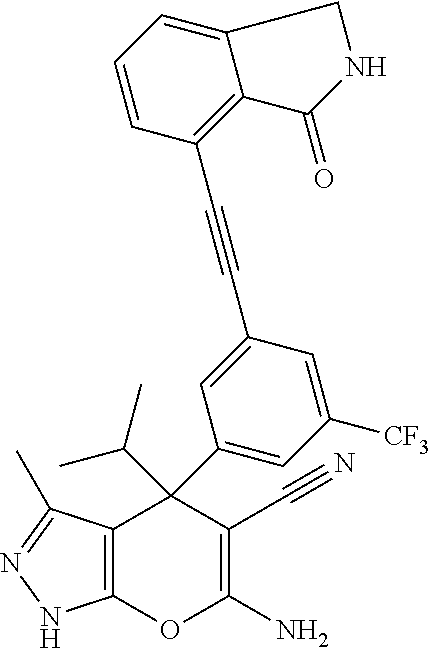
C12=C(C(C)=NN1)C(C1=CC([CF3])=CC(C#CC3=C4C(=CC=C3)CNC4=O)=C1)(C(C)C)C(C#N)=C(N)O2
